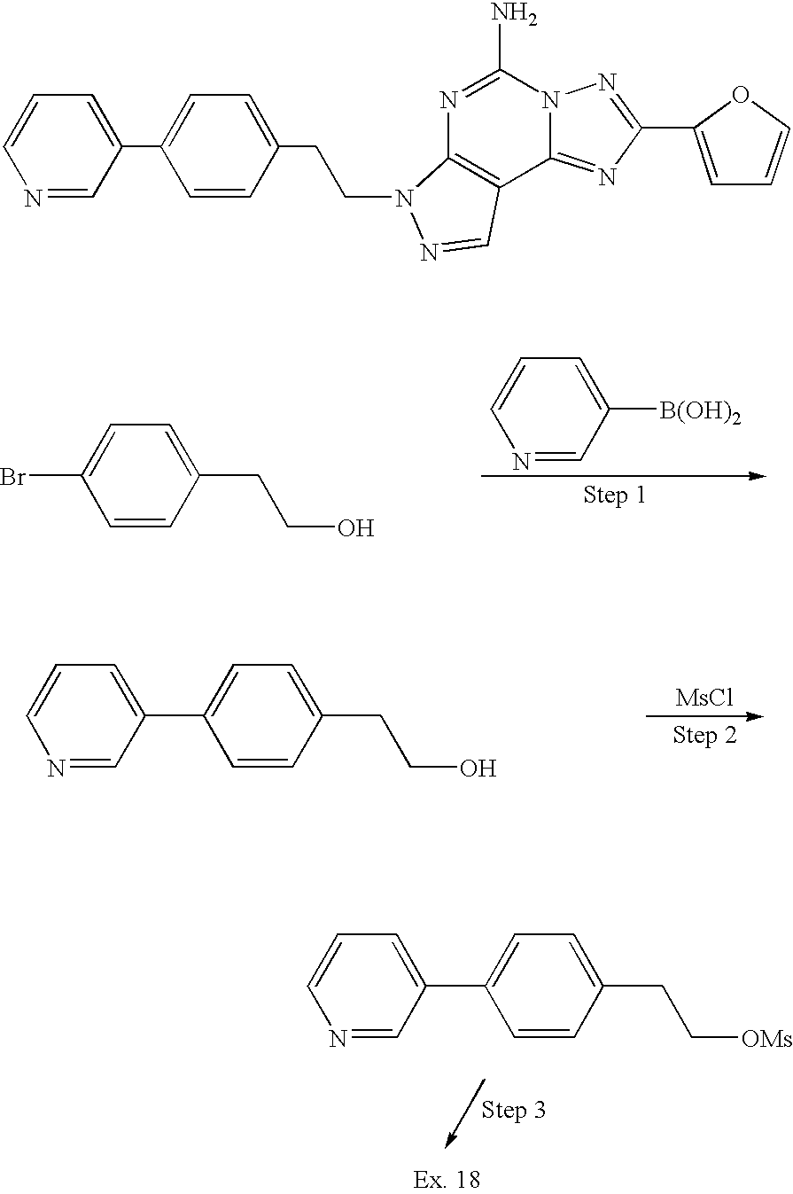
C1=C(Br)C=CC(CCO)=C1.C1=CN=CC([B(OH)2])=C1.C1=CN=CC(C2=CC=C(CCO)C=C2)=C1.[MsCl].C1=CN=CC(C2=CC=C(CC[OMs])C=C2)=C1.N1=CC(C2=CC=C(CCN3C4=C(C5=NC(C6=CC=CO6)=NN5C(N)=N4)C=N3)C=C2)=CC=C1
